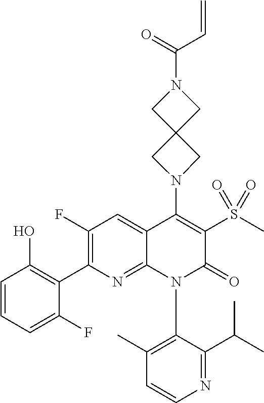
C1=CN=C(C(C)C)C(N2C(=O)C(S(C)(=O)=O)=C(N3CC4(C3)CN(C(=O)C=C)C4)C3=CC(F)=C(C4=C(O)C=CC=C4F)N=C23)=C1C
